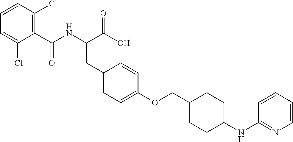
C(C1=C(Cl)C=CC=C1Cl)(NC(C(O)=O)CC1=CC=C(OCC2CCC(NC3=NC=CC=C3)CC2)C=C1)=O
